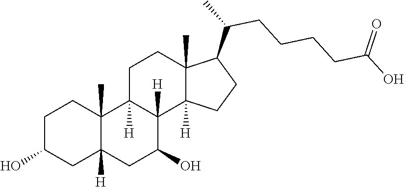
C1C(O)CC2([H])C(C)(C1)C1([H])C([H])(C(O)C2)C2([H])C(C)(CC1)C(C(C)CCCCC(O)=O)CC2
